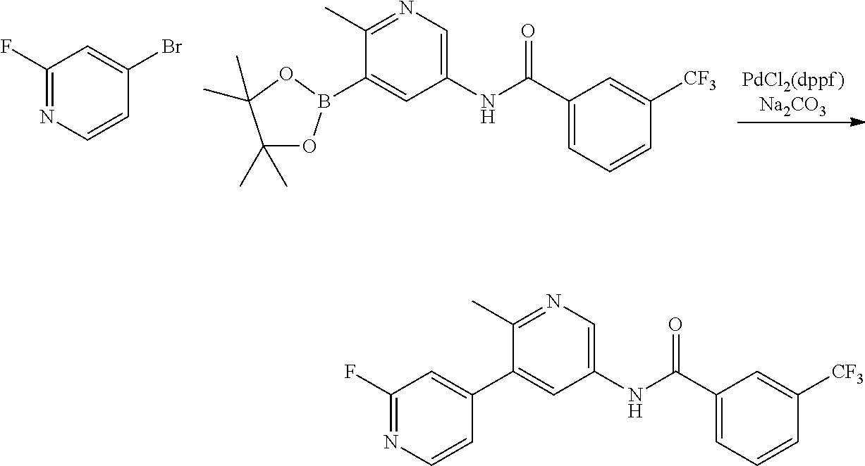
C1(F)=NC=CC(Br)=C1.C1(NC(=O)C2=CC=CC([CF3])=C2)=CN=C(C)C(B2OC(C)(C)C(C)(C)O2)=C1.C1(NC(=O)C2=CC=CC([CF3])=C2)=CN=C(C)C(C2=CC(F)=NC=C2)=C1
